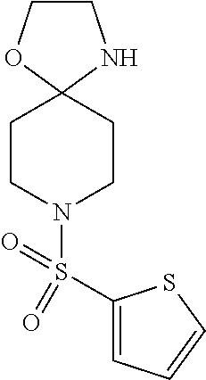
C1CNC2(O1)CCN(S(C1=CC=CS1)(=O)=O)CC2
